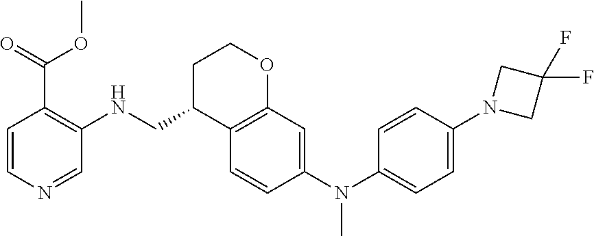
C1=CN=CC(NCC2C3=C(OCC2)C=C(N(C2=CC=C(N4CC(F)(F)C4)C=C2)C)C=C3)=C1C(=O)OC
